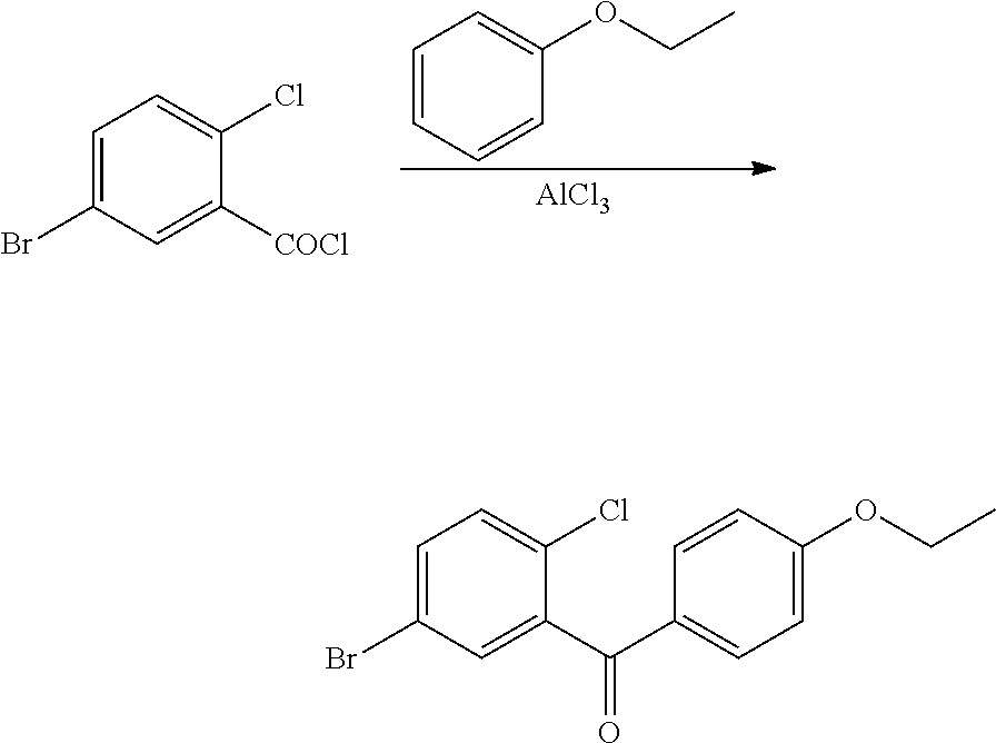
[AlCl3].C1=CC=CC(OCC)=C1.ClC1=CC=C(Br)C=C1[COCl].C1=C(Br)C=C(C(C2=CC=C(OCC)C=C2)=O)C(Cl)=C1
